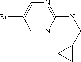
N1=C(NCC2CC2)N=CC(Br)=C1
